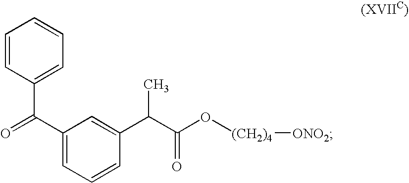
C1(C(C2=CC=CC=C2)=O)=CC=CC(C(C(O[(CH2)4][ONO2])=O)C)=C1
